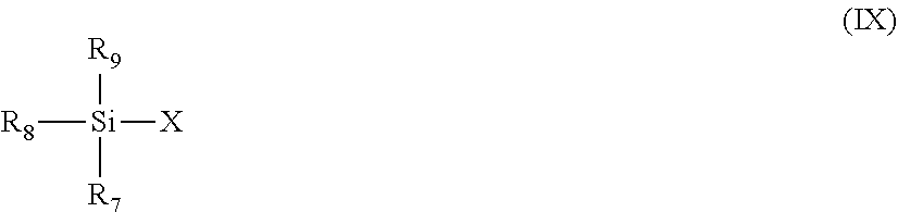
[R9][Si]([R7])([X])[R8]
